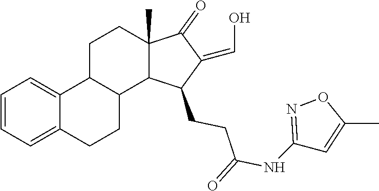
C1(NC(CCC2C(=CO)C(=O)C3(C)CCC4C5=CC=CC=C5CCC4C32)=O)=NOC(C)=C1
